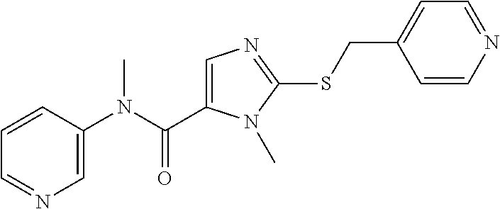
C1=CC(N(C(=O)C2=CN=C(SCC3=CC=NC=C3)N2C)C)=CN=C1
